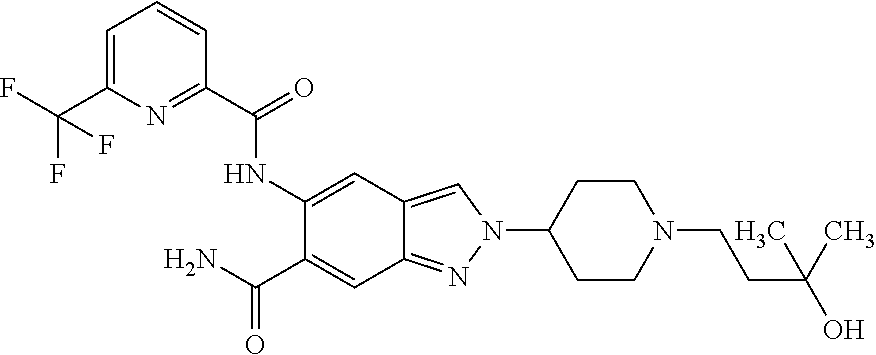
C1(C(=O)NC2=CC3=CN(C4CCN(CCC(O)(C)C)CC4)N=C3C=C2C(=O)N)=NC(C(F)(F)F)=CC=C1
